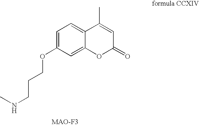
C1=C(OCCCNC)C=C2C(=C1)C(C)=CC(=O)O2
